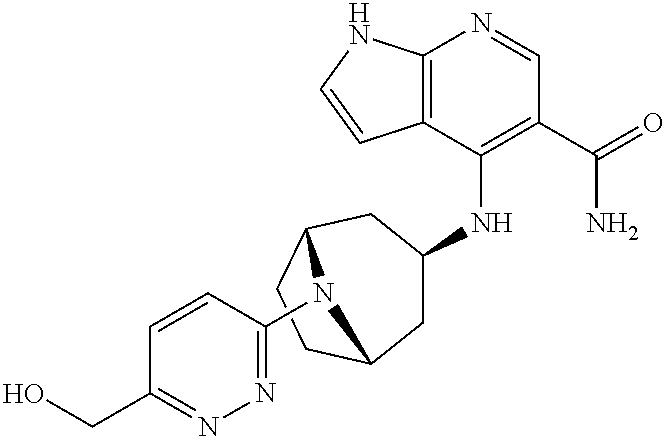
C12=C(C(NC3CC4CCC(C3)N4C3=NN=C(CO)C=C3)=C(C(=O)N)C=N1)C=CN2
